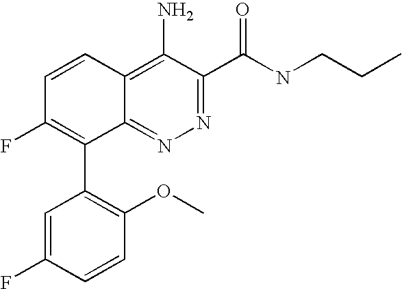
C1=CC(F)=CC(C2=C(F)C=CC3=C(N)C(C(NCCC)=O)=NN=C23)=C1OC
